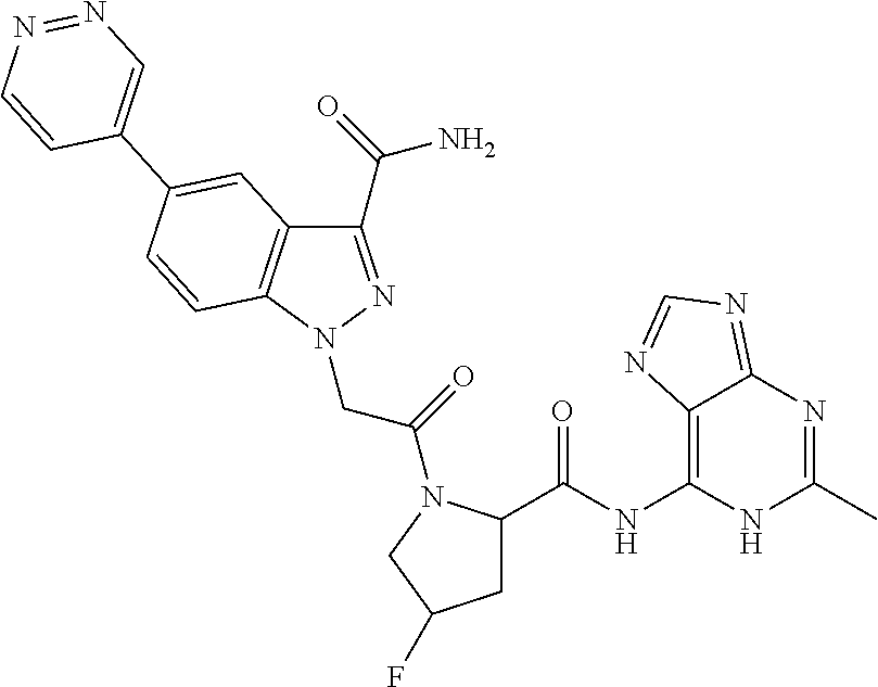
C1(C(N)=O)=NN(CC(=O)N2C(C(NC3=C4C(=NC=N4)N=C(C)N3)=O)CC(F)C2)C2=C1C=C(C1=CN=NC=C1)C=C2
